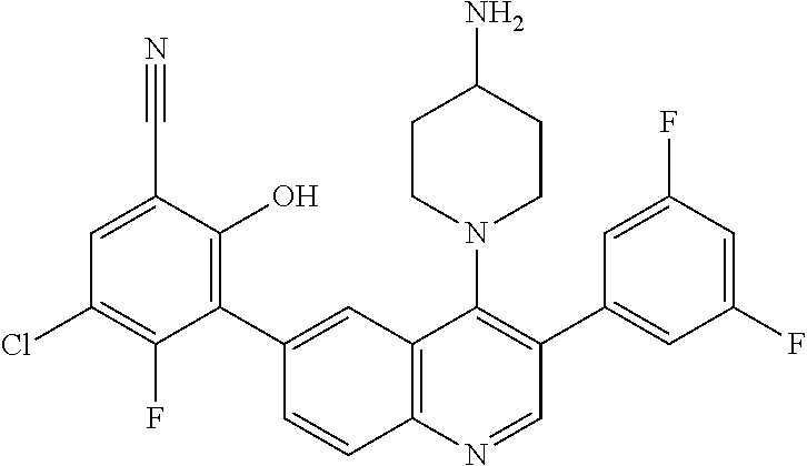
C1(C2=CC3=C(N=CC(C4=CC(F)=CC(F)=C4)=C3N3CCC(N)CC3)C=C2)=C(O)C(C#N)=CC(Cl)=C1F
